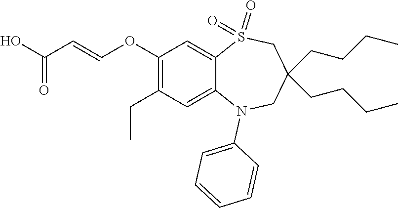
C1=CC=C(N2C3=CC(CC)=C(OC=CC(=O)O)C=C3S(=O)(=O)CC(CCCC)(CCCC)C2)C=C1
